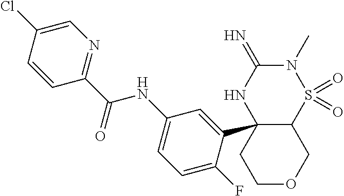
C12S(=O)(=O)N(C)C(=N)NC1(C1=CC(NC(C3=NC=C(Cl)C=C3)=O)=CC=C1F)CCOC2
